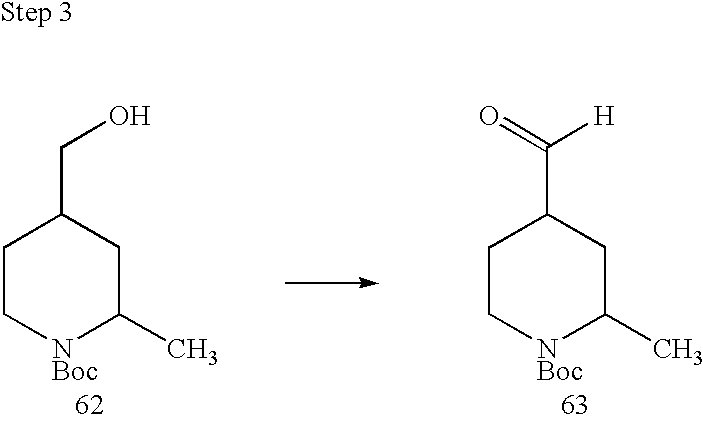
C1C[NBoc]C(C)CC1CO.C1C[NBoc]C(C)CC1C([H])=O
